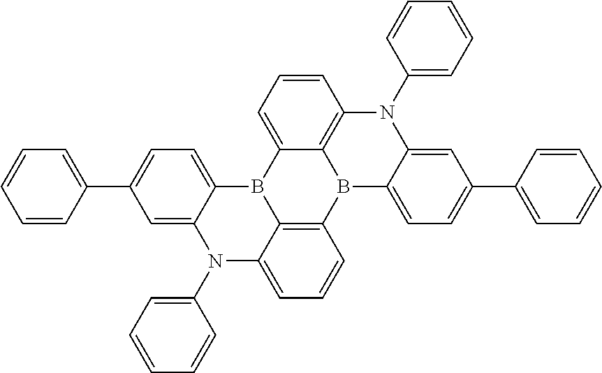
C1=CC(C2=CC=C3C(=C2)N(C2=CC=CC=C2)C2=CC=CC4=C2B3C2=CC=CC3=C2B4C2=CC=C(C4=CC=CC=C4)C=C2N3C2=CC=CC=C2)=CC=C1
